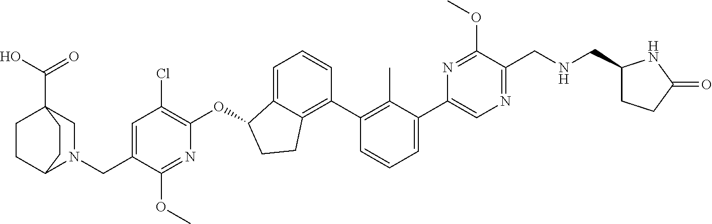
C(C1=CC(Cl)=C(OC2C3=CC=CC(C4=C(C)C(C5=CN=C(CNCC6CCC(=O)N6)C(OC)=N5)=CC=C4)=C3CC2)N=C1OC)N1C2CCC(C(O)=O)(C1)CC2
